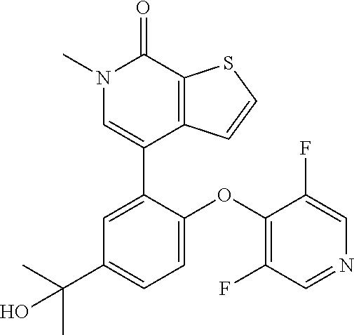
S1C=CC2=C1C(=O)N(C)C=C2C1=CC(C(C)(C)O)=CC=C1OC1=C(F)C=NC=C1F
